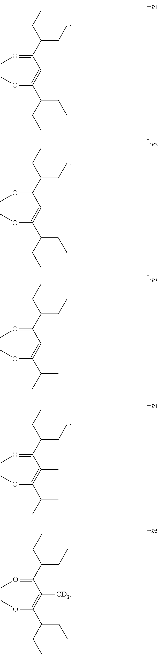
CO=C(C=C(OC)C(CC)CC)C(CC)CC.CO=C(C(=C(OC)C(CC)CC)C)C(CC)CC.CO=C(C=C(OC)C(C)C)C(CC)CC.CO=C(C(=C(OC)C(C)C)C)C(CC)CC.CO=C(C(=C(OC)C(CC)CC)[CD3])C(CC)CC
